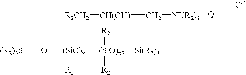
[(R2)3Si]O[(SiO)x6]([(SiO)x7]([Si(R2)3])([R2])[R2])([R3CH2][CH(OH)]C[N+(R2)3])[R2]
